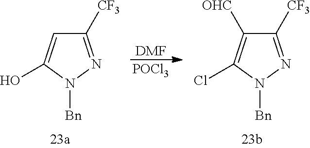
OC1=CC([CF3])=NN1[Bn].[DMF].[POCl3].ClC1=C([OHC])C([CF3])=NN1[Bn]
